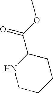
N1CCCCC1C(OC)=O
